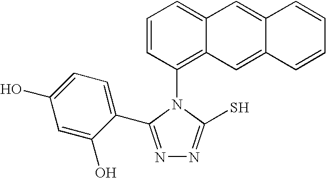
N1=C(C2=CC=C(O)C=C2O)N(C2=C3C(=CC=C2)C=C2C(=C3)C=CC=C2)C(S)=N1
